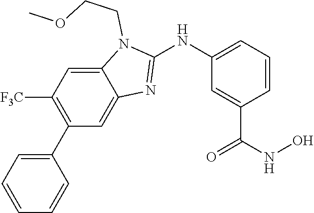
C12=CC([F3C])=C(C3=CC=CC=C3)C=C1N=C(NC1=CC=CC(C(NO)=O)=C1)N2CCOC
